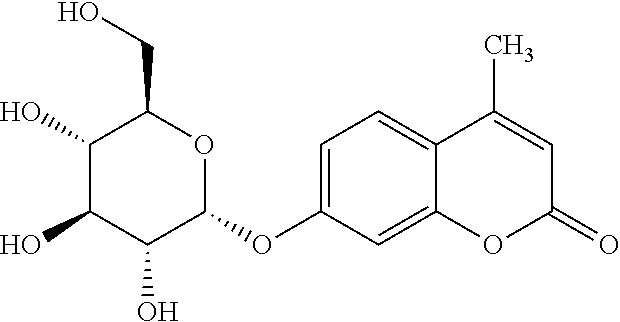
C1=C(OC2OC(CO)C(O)C(O)C2O)C=C2C(=C1)C(C)=CC(=O)O2
